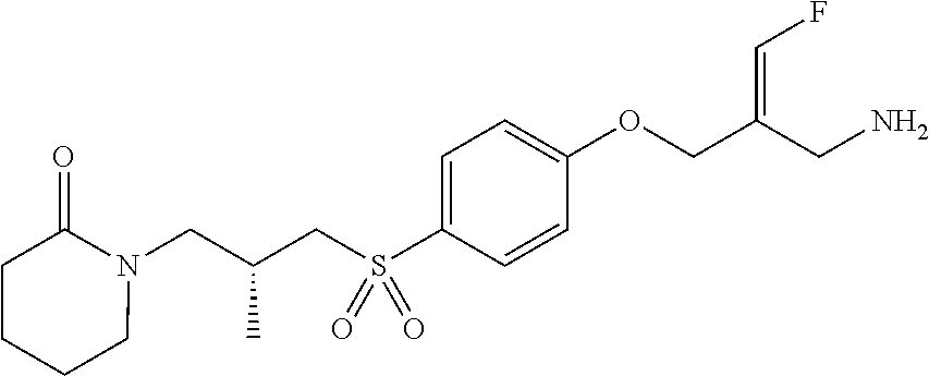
C1=C(S(CC(CN2C(=O)CCCC2)C)(=O)=O)C=CC(OCC(CN)=CF)=C1
